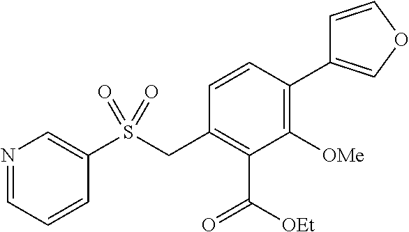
N1=CC=CC(S(CC2=C(C(=O)[OEt])C([OMe])=C(C3=COC=C3)C=C2)(=O)=O)=C1
